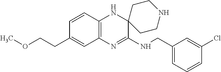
C12=C(N=C(NCC3=CC=CC(Cl)=C3)C3(N1)CCNCC3)C=C(CCOC)C=C2
